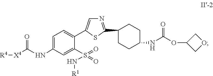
[R4][X4]C(=O)NC1=CC=C(C2=CN=C(C3CCC(NC(OC4COC4)=O)CC3)S2)C(S(N[R1])(=O)=O)=C1
